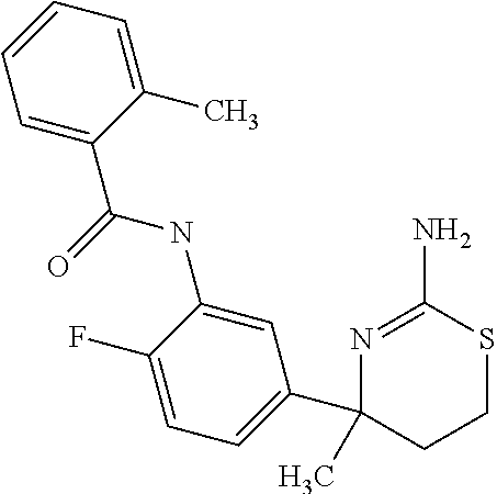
N1=C(N)SCCC1(C)C1=CC=C(F)C(NC(=O)C2=CC=CC=C2C)=C1
